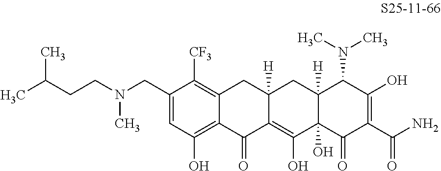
C(C1=CC(O)=C2C(=C1[CF3])CC1([H])C(=C(O)C3(O)C([H])(C1)C(N(C)C)C(O)=C(C(N)=O)C3=O)C2=O)N(C)CCC(C)C
